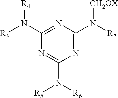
N1=C(N([R3])[R4])N=C(N([R5])[R6])N=C1N([R7])[CH2OX]
